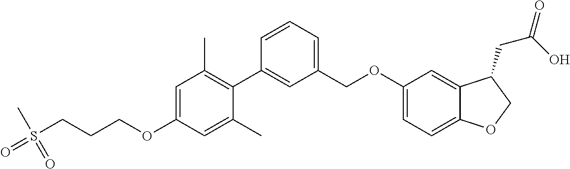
S(CCCOC1=CC(C)=C(C2=CC(COC3=CC=C4C(=C3)C(CC(=O)O)CO4)=CC=C2)C(C)=C1)(C)(=O)=O
